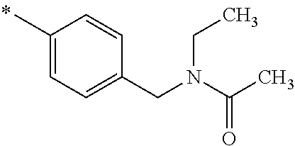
CC1=CC=C(CN(C(C)=O)CC)C=C1
